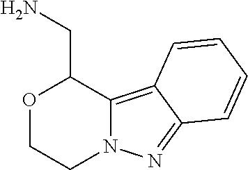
O1CCN2C(=C3C(=N2)C=CC=C3)C1CN
